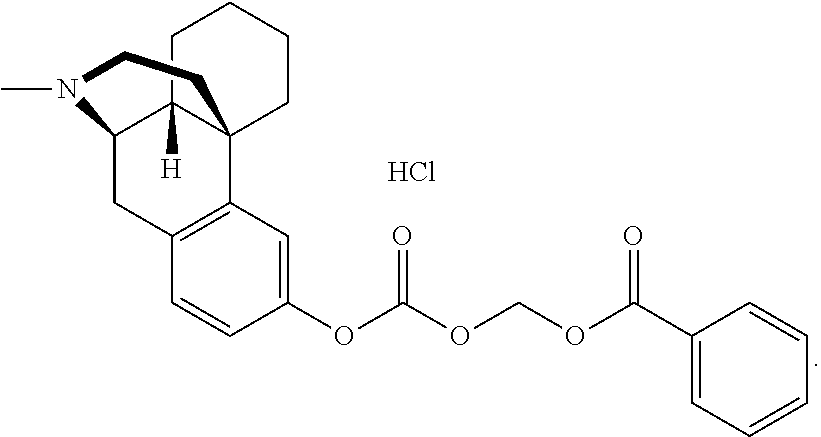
Cl.C1=CC(OC(OCOC(=O)C2=CC=CC=C2)=O)=CC2=C1CC1C3([H])C2(CCCC3)CCN1C
